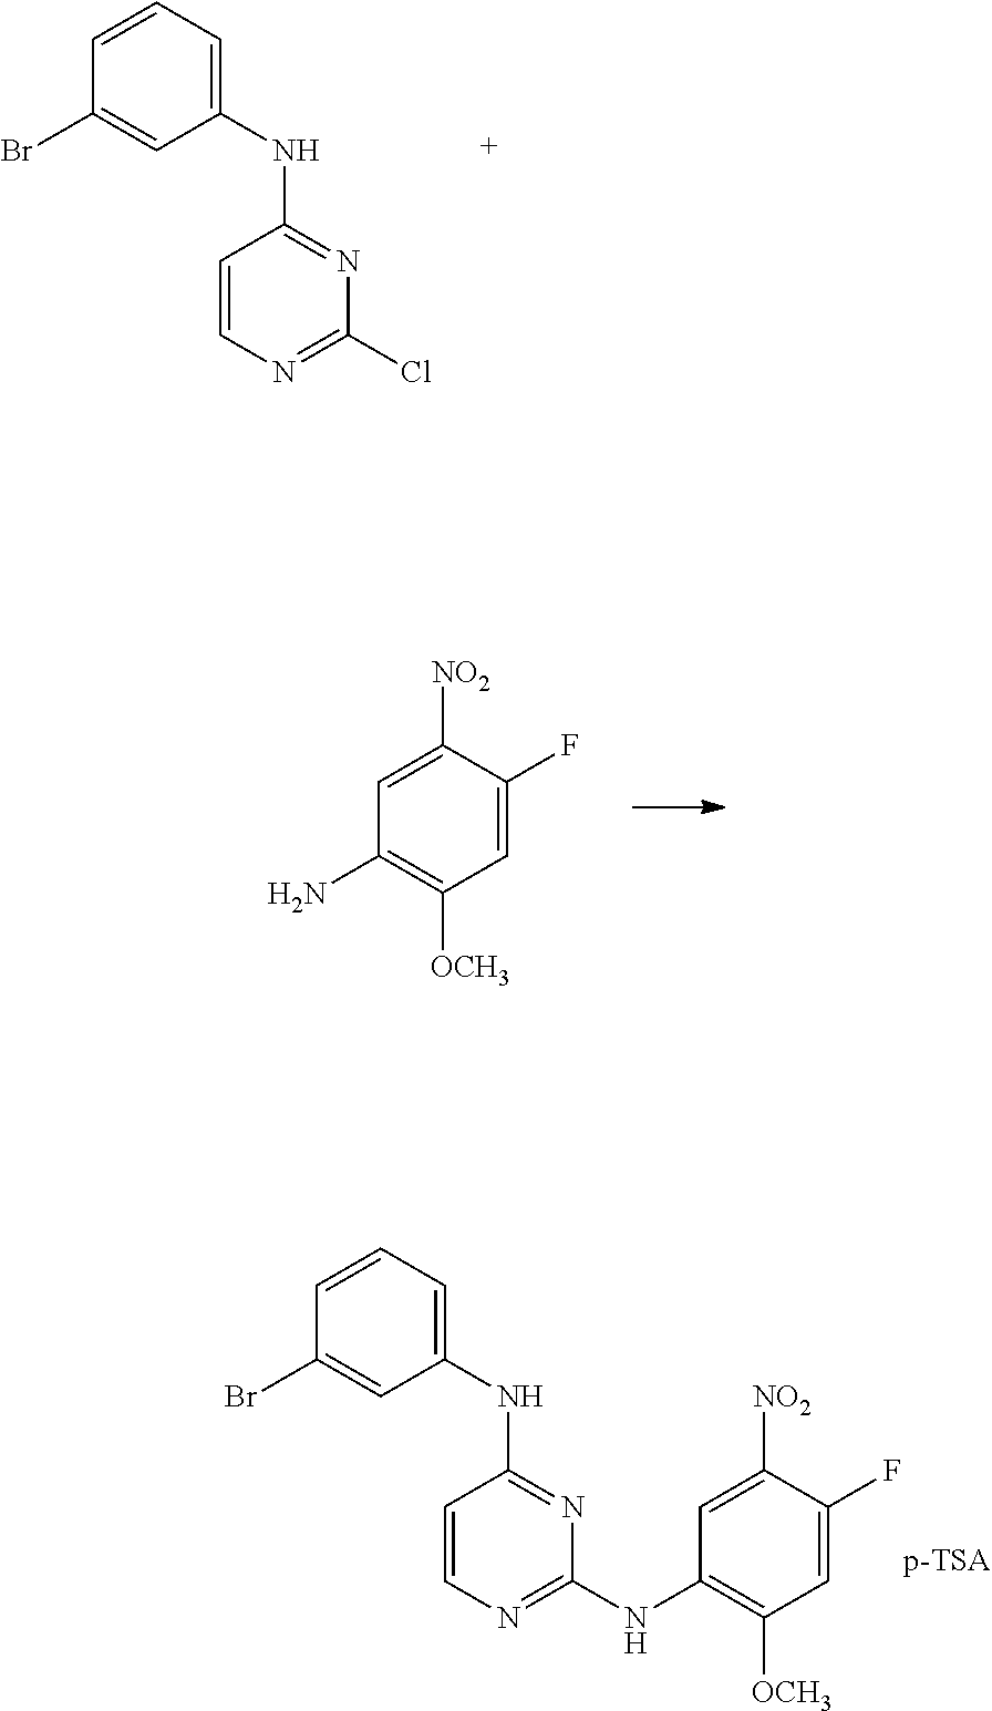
C1=CC=C(NC2=NC(Cl)=NC=C2)C=C1Br.C1=C([NO2])C(F)=CC([OCH3])=C1N.C1=CC=C(NC2=NC(NC3=C([OCH3])C=C(F)C([NO2])=C3)=NC=C2)C=C1Br
